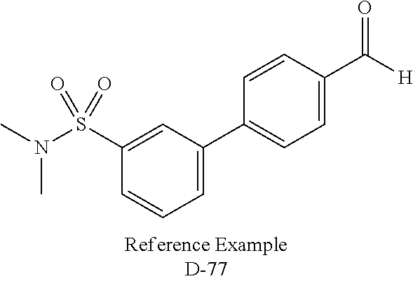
C1=CC(C2=CC=CC(S(N(C)C)(=O)=O)=C2)=CC=C1C([H])=O
